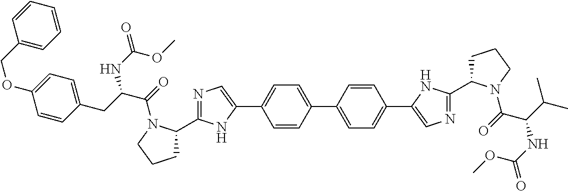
C1=C(C2=CC=C(C3=CN=C(C4CCCN4C(=O)C(C(C)C)NC(OC)=O)N3)C=C2)C=CC(C2=CN=C(C3CCCN3C(=O)C(CC3=CC=C(OCC4=CC=CC=C4)C=C3)NC(=O)OC)N2)=C1
